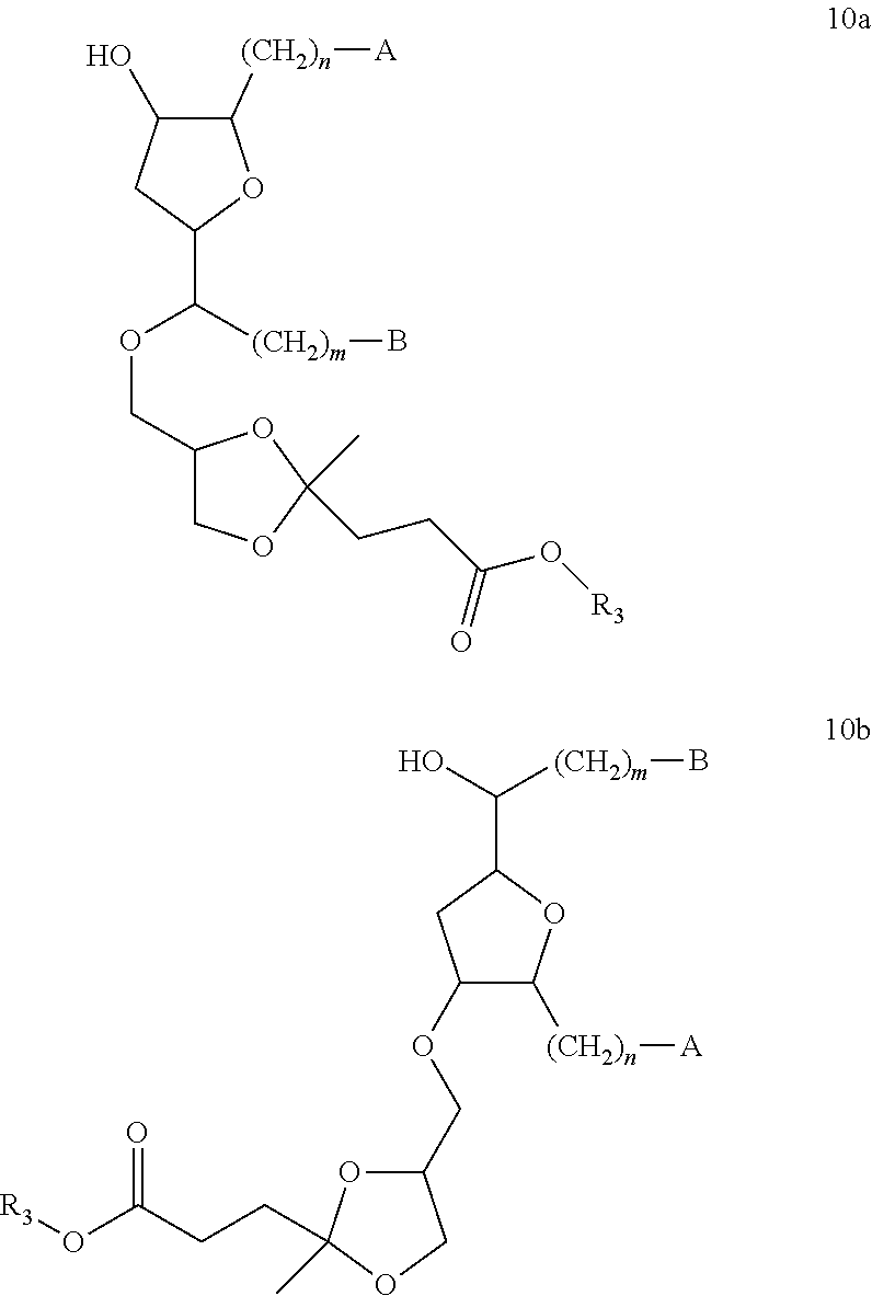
C1([(CH2)n][A])C(O)CC(C([(CH2)m]B)OCC2COC(C)(CCC(O[R3])=O)O2)O1.O(C(CCC1(C)OC(COC2C([(CH2)n][A])OC(C(O)[(CH2)m]B)C2)CO1)=O)[R3]
